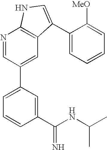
C1(C(NC(C)C)=N)=CC(C2=CC3=C(N=C2)NC=C3C2=CC=CC=C2[MeO])=CC=C1
